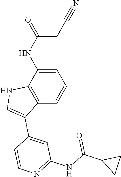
C1(C2=CC(NC(C3CC3)=O)=NC=C2)=CNC2=C1C=CC=C2NC(=O)CC#N
